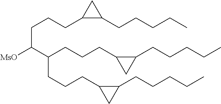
[MsO]C(C(CCCC1C(CCCCC)C1)CCCC1C(CCCCC)C1)CCCC1C(CCCCC)C1
